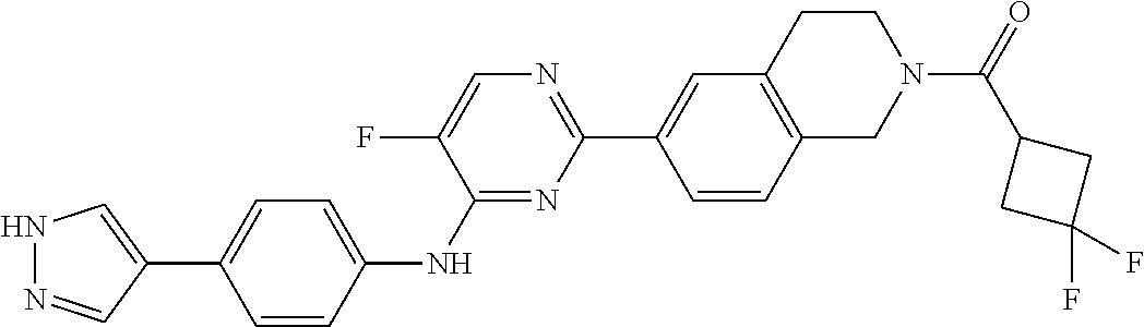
N1N=CC(C2=CC=C(NC3=NC(C4=CC5=C(C=C4)CN(C(=O)C4CC(F)(F)C4)CC5)=NC=C3F)C=C2)=C1
